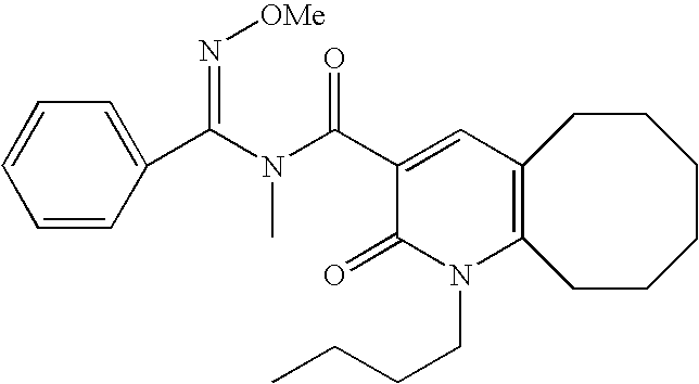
C1=CC=CC(C(N(C(C2=CC3=C(N(CCCC)C2=O)CCCCCC3)=O)C)=N[OMe])=C1
